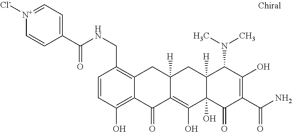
C1=CC(O)=C2C(=C1CNC(C1=CC=[N+]([Cl-])C=C1)=O)CC1([H])C(=C(O)C3(O)C([H])(C1)C(N(C)C)C(O)=C(C(N)=O)C3=O)C2=O
